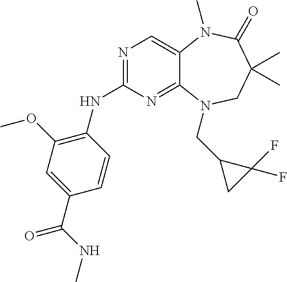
N1=C(NC2=C(OC)C=C(C(NC)=O)C=C2)N=C2C(=C1)N(C)C(=O)C(C)(C)CN2CC1CC1(F)F
